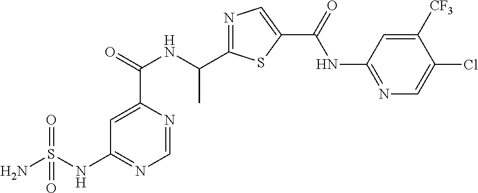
C1=NC(C(=O)NC(C2=NC=C(C(=O)NC3=NC=C(Cl)C([CF3])=C3)S2)C)=CC(NS(N)(=O)=O)=N1
